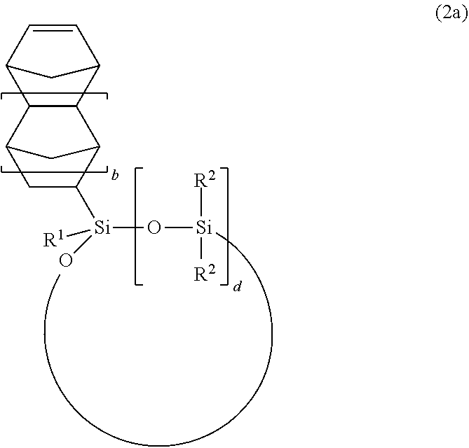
C1=CC2C3C(C1C2)C1C([Si](O[Si]([R2])[R2])([R1])O)CC3C1
